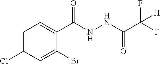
C1=C(Cl)C=C(Br)C(C(NNC(C(F)(F)[H])=O)=O)=C1
